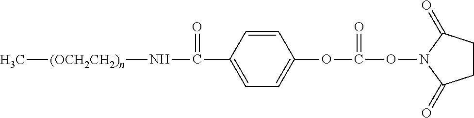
N([(OCH2CH2)n]C)C(=O)C1=CC=C(OC(ON2C(=O)CCC2=O)=O)C=C1
